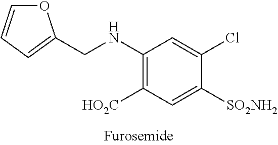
C1(NCC2=CC=CO2)=C([HO2C])C=C([SO2NH2])C(Cl)=C1
